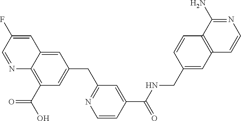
C1(F)=CC2=CC(CC3=NC=CC(C(NCC4=CC5=C(C=C4)C(N)=NC=C5)=O)=C3)=CC(C(O)=O)=C2N=C1
